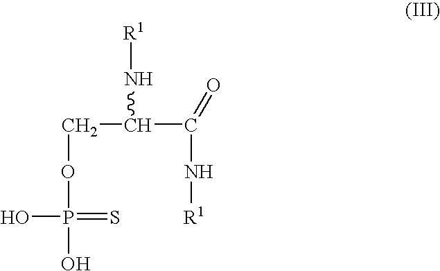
C(C(C(=O)N[R1])N[R1])OP(O)(O)=S
